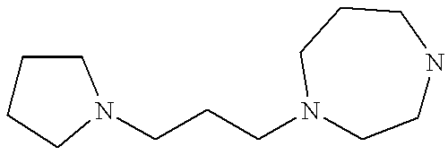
C1CCN(CCCN2CCNCCC2)C1
